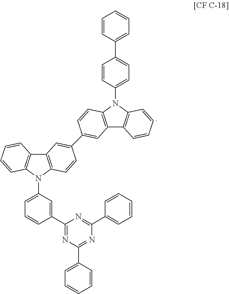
C12=C(C3=C(C=CC=C3)N1C1=CC=CC(C3=NC(C4=CC=CC=C4)=NC(C4=CC=CC=C4)=N3)=C1)C=C(C1=CC3=C(N(C4=CC=C(C5=CC=CC=C5)C=C4)C4=C3C=CC=C4)C=C1)C=C2
